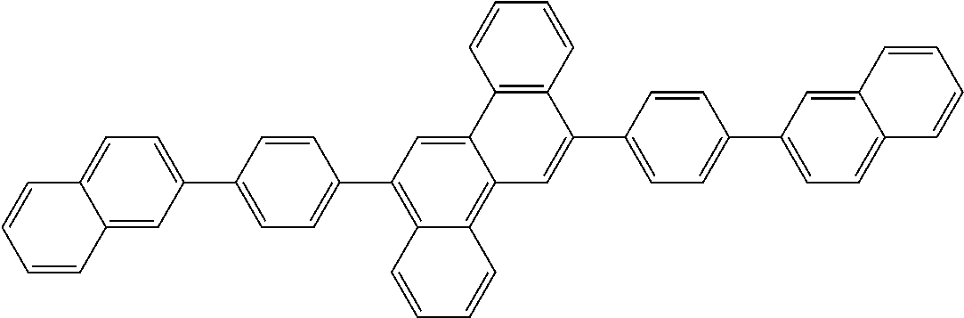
C12=CC(C3=CC=C(C4=CC=C5C(=C4)C=CC=C5)C=C3)=C3C(=C1C=C(C1=CC=C(C4=CC=C5C(=C4)C=CC=C5)C=C1)C1=C2C=CC=C1)C=CC=C3
